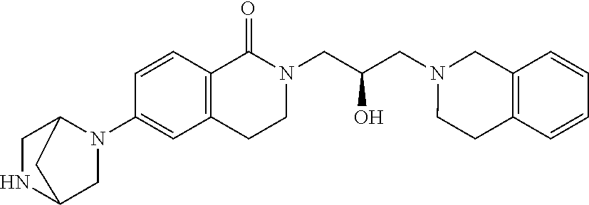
C1NC2CN(C3=CC4=C(C=C3)C(=O)N(CC(O)CN3CCC5=C(C3)C=CC=C5)CC4)C1C2
